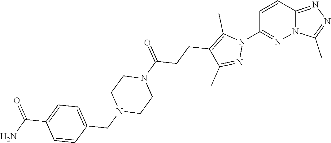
C1=CC2=NN=C(C)N2N=C1N1C(C)=C(CCC(N2CCN(CC3=CC=C(C(=O)N)C=C3)CC2)=O)C(C)=N1
